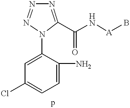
C1(N)=CC=C(Cl)C=C1N1C(C(=O)N[A]B)=NN=N1
